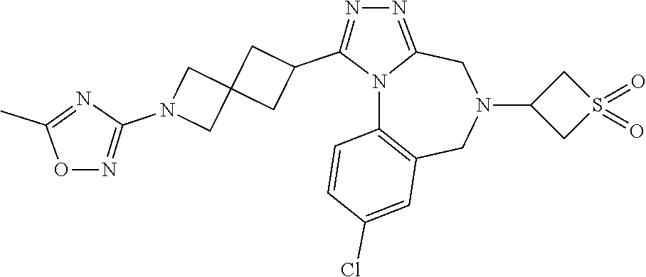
N12C3=C(CN(C4CS(=O)(=O)C4)CC1=NN=C2C1CC2(C1)CN(C1=NOC(C)=N1)C2)C=C(Cl)C=C3
